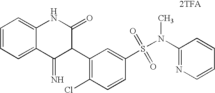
C12=CC=CC=C1NC(=O)C(C1=C(Cl)C=CC(S(N(C)C3=NC=CC=C3)(=O)=O)=C1)C2=N.[2TFA]
